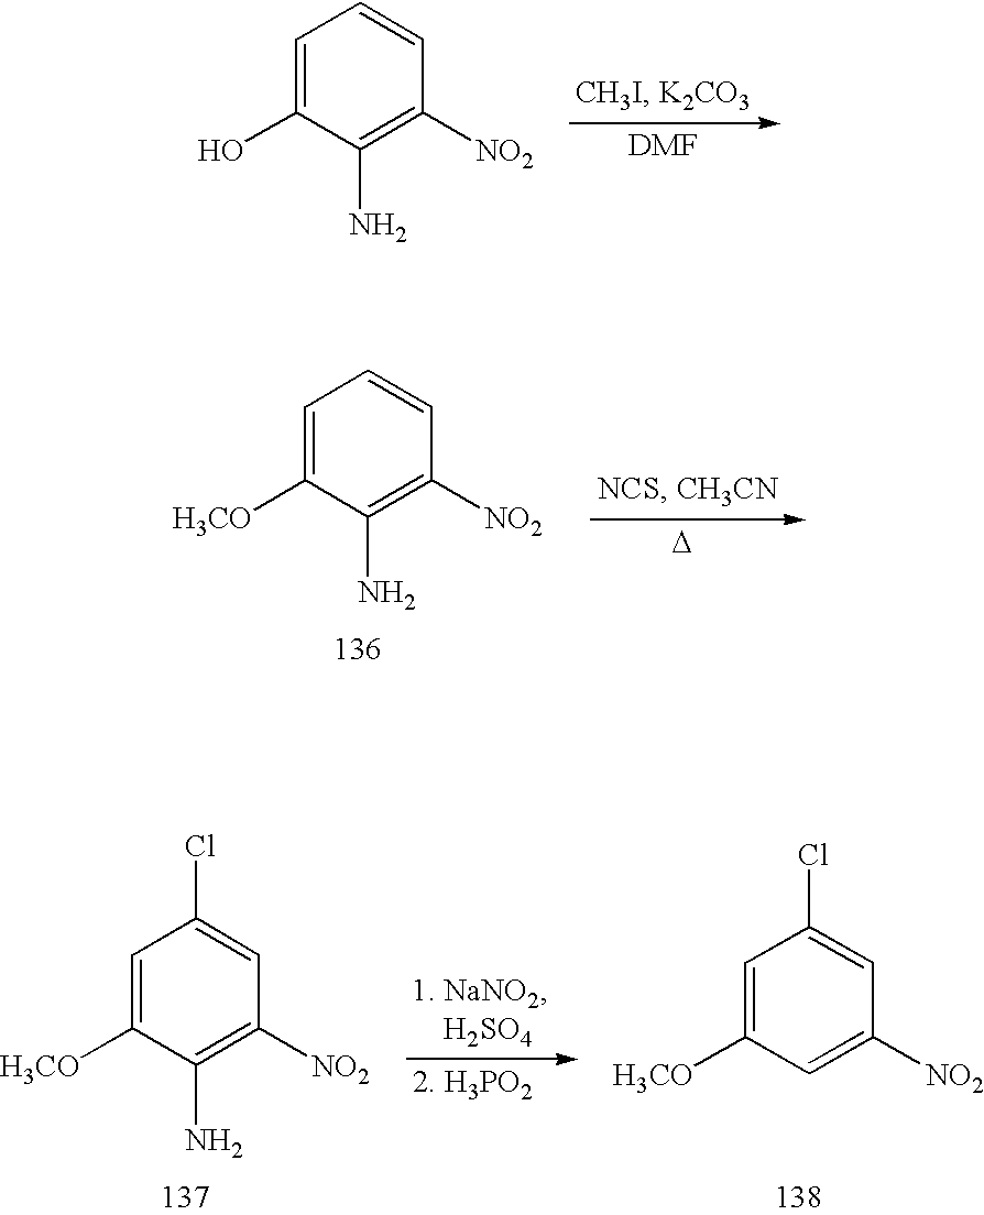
C1=C(O)C(N)=C([NO2])C=C1.C1=C([H3CO])C(N)=C([NO2])C=C1.[D].C1=C([H3CO])C(N)=C([NO2])C=C1Cl.C1=C([H3CO])C=C([NO2])C=C1Cl
